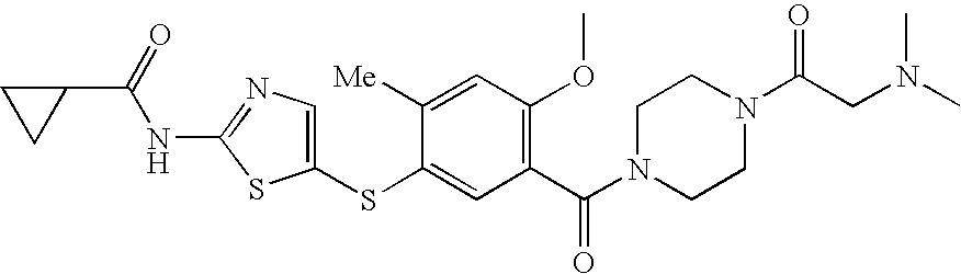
C1(SC2=CC(C(N3CCN(C(CN(C)C)=O)CC3)=O)=C(OC)C=C2[Me])=CN=C(NC(=O)C2CC2)S1
